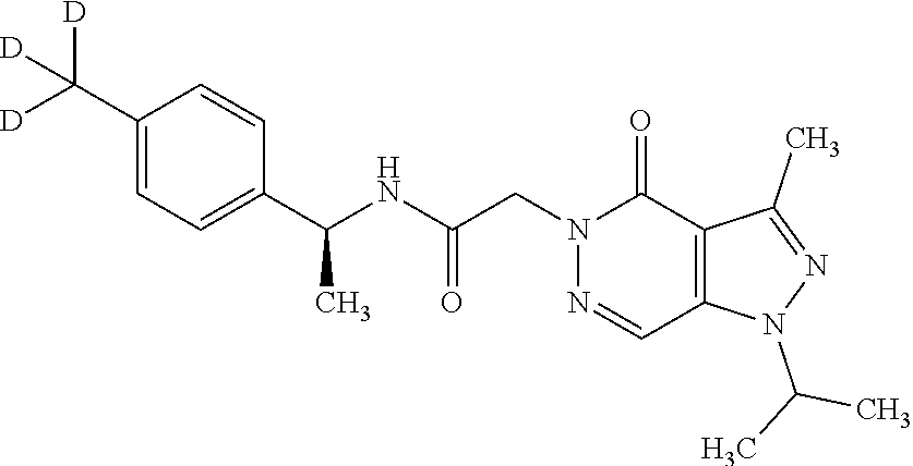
C1(C([D])([D])[D])=CC=C(C(NC(CN2N=CC3=C(C2=O)C(C)=NN3C(C)C)=O)C)C=C1
